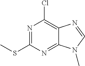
N1=C(SC)N=C2C(=C1Cl)N=CN2C
